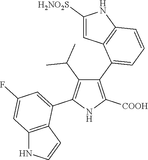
C1(C2=CC=CC3=C2C=C([H2NO2S])N3)=C([COOH])NC(C2=CC(F)=CC3=C2C=CN3)=C1C(C)C
